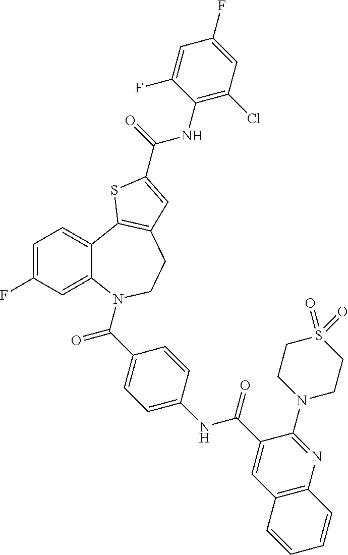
C1=C(F)C=C2C(=C1)C1=C(CCN2C(C2=CC=C(NC(C3=CC4=C(N=C3N3CCS(=O)(=O)CC3)C=CC=C4)=O)C=C2)=O)C=C(C(=O)NC2=C(Cl)C=C(F)C=C2F)S1
